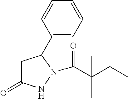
C1C(=O)NN(C(=O)C(CC)(C)C)C1C1=CC=CC=C1
